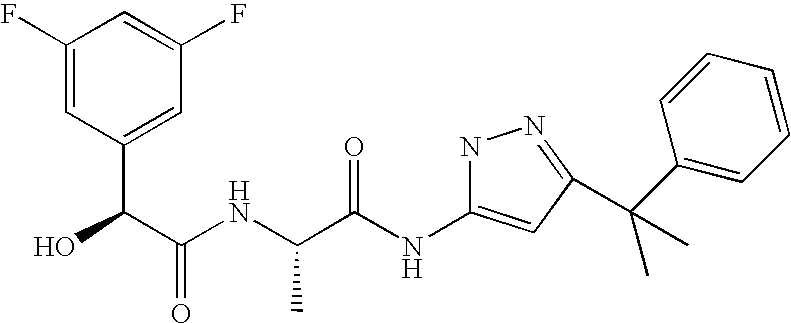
C1(F)=CC(C(C(=O)NC(C(NC2=CC(C(C)(C3=CC=CC=C3)C)=NN2)=O)C)O)=CC(F)=C1
